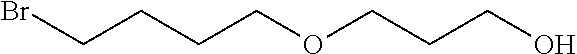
C(CCCOCCCO)Br
